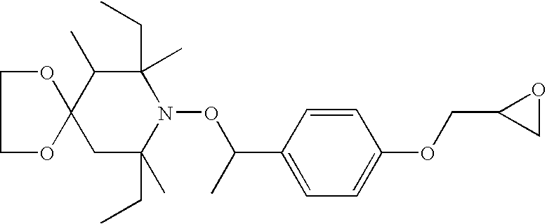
C12(CC(CC)(C)N(OC(C3=CC=C(OCC4CO4)C=C3)C)C(CC)(C)C1C)OCCO2
